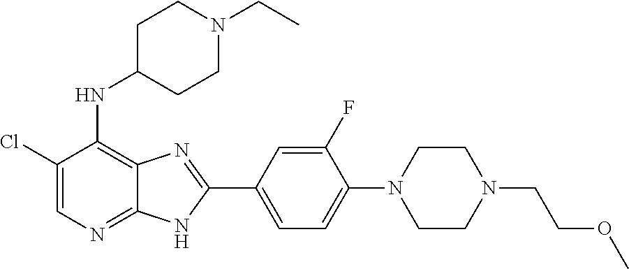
ClC1=CN=C2C(=C1NC1CCN(CC)CC1)N=C(C1=CC=C(N3CCN(CCOC)CC3)C(F)=C1)N2
